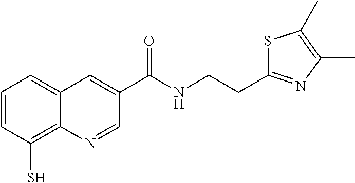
C1=CC(S)=C2C(=C1)C=C(C(NCCC1=NC(C)=C(C)S1)=O)C=N2
